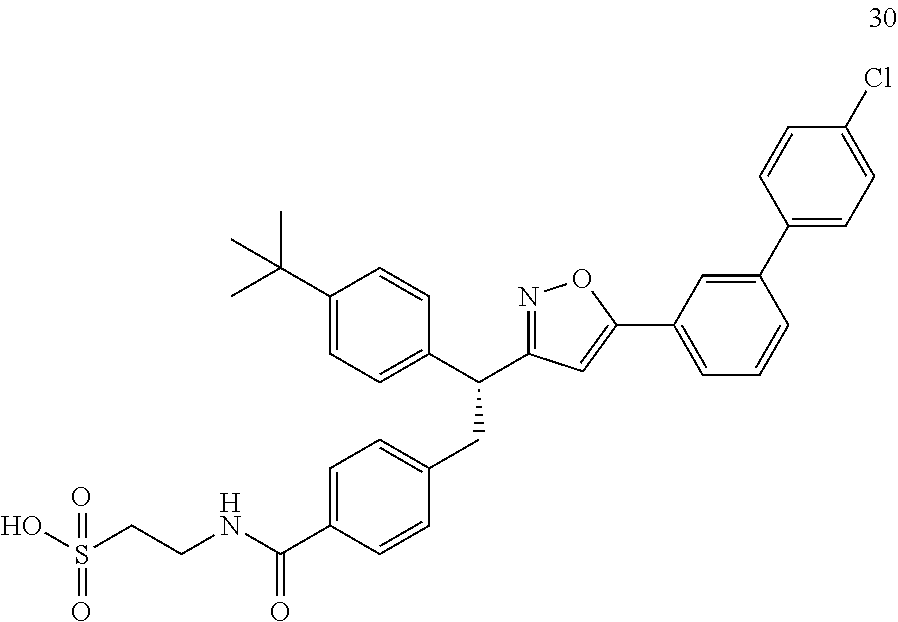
C1(C(C)(C)C)=CC=C(C(CC2=CC=C(C(NCCS(O)(=O)=O)=O)C=C2)C2=NOC(C3=CC=CC(C4=CC=C(Cl)C=C4)=C3)=C2)C=C1
